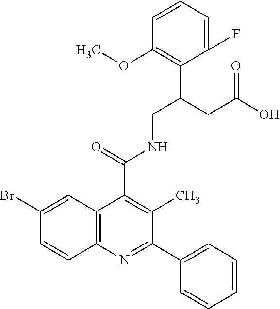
C1=CC2=C(C=C1Br)C(C(=O)NCC(CC(O)=O)C1=C(OC)C=CC=C1F)=C(C)C(C1=CC=CC=C1)=N2
